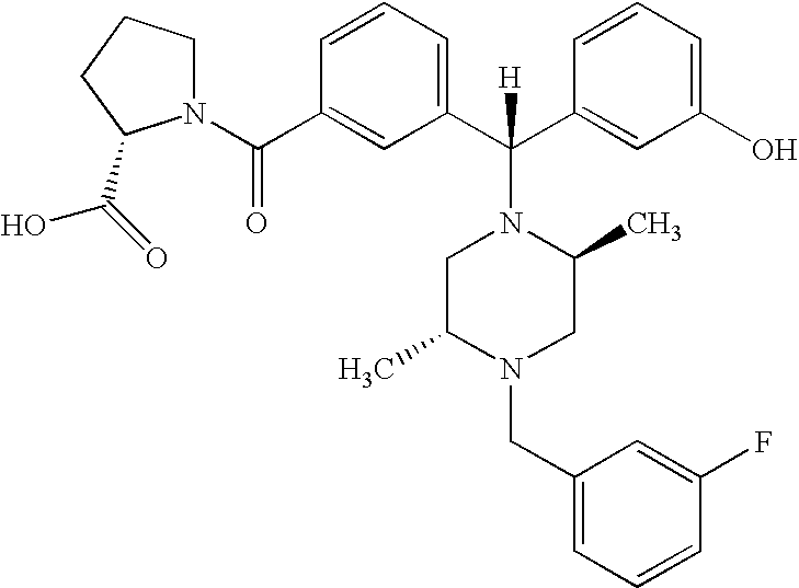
N1(C(C2=CC(C(C3=CC(O)=CC=C3)([H])N3CC(C)N(CC4=CC=CC(F)=C4)CC3C)=CC=C2)=O)CCCC1C(=O)O
